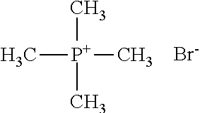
C[P+](C)(C)C.[Br-]
